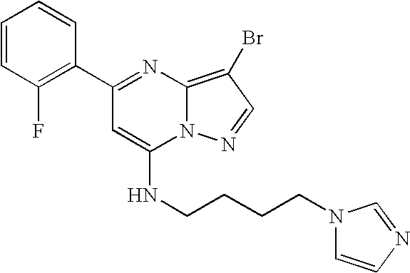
C1(C2=NC3=C(Br)C=NN3C(NCCCCN3C=CN=C3)=C2)=C(F)C=CC=C1
